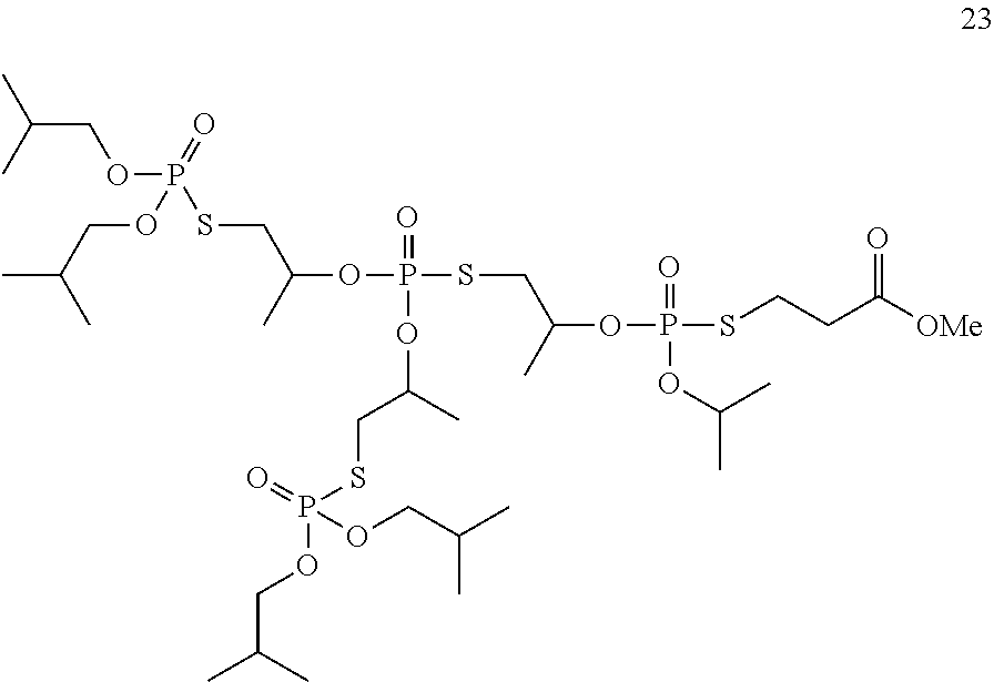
C(COP(SCC(OP(SCC(OP(SCCC([OMe])=O)(=O)OC(C)C)C)(=O)OC(CSP(OCC(C)C)(=O)OCC(C)C)C)C)(=O)OCC(C)C)(C)C
